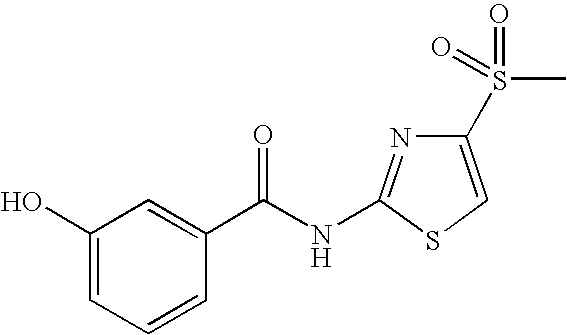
C1(O)=CC=CC(C(NC2=NC(S(=O)(C)=O)=CS2)=O)=C1
